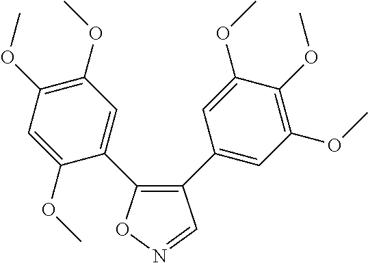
C1(C2=CC(OC)=C(OC)C(OC)=C2)=C(C2=CC(OC)=C(OC)C=C2OC)ON=C1
